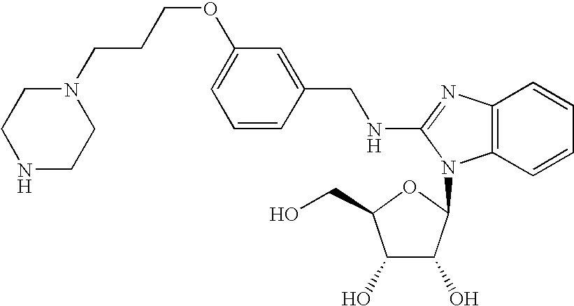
C1=C(OCCCN2CCNCC2)C=C(CNC2=NC3=C(C=CC=C3)N2C2C(O)C(O)C(CO)O2)C=C1
